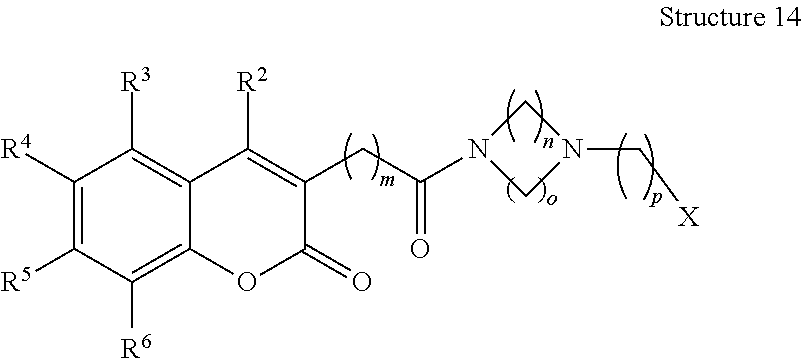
C1([R4])=C([R5])C([R6])=C2C(=C1[R3])C([R2])=C(CC(=O)N1CN(C[X])C1)C(=O)O2
